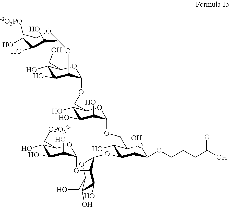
C1(O)C(OC2C(OC3C(O)C(O)C(O)C(C[OPO32-])O3)C(O)C(O)C(CO)O2)C(O)C(OCCCC(O)=O)OC1COC1C(O)C(O)C(O)C(COC2C(OC3C(O)C(O)C(O)C(C[-2O3PO])O3)C(O)C(O)C(CO)O2)O1
